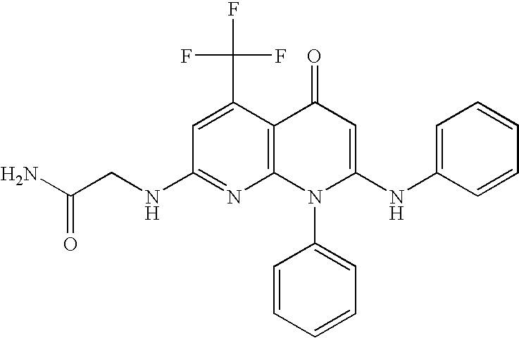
C1(NCC(N)=O)=NC2=C(C(C(F)(F)F)=C1)C(=O)C=C(NC1=CC=CC=C1)N2C1=CC=CC=C1
